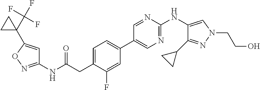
C1(NC(=O)CC2=CC=C(C3=CN=C(NC4=CN(CCO)N=C4C4CC4)N=C3)C=C2F)=NOC(C2(C(F)(F)F)CC2)=C1
